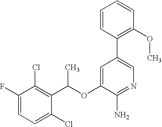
FC1=CC=C(Cl)C(C(OC2=CC(C3=C(OC)C=CC=C3)=CN=C2N)C)=C1Cl
